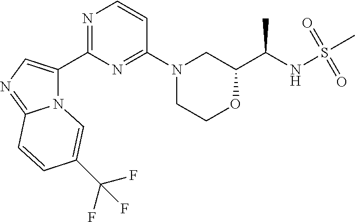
N12C(C3=NC=CC(N4CCOC(C(NS(C)(=O)=O)C)C4)=N3)=CN=C1C=CC(C(F)(F)F)=C2
